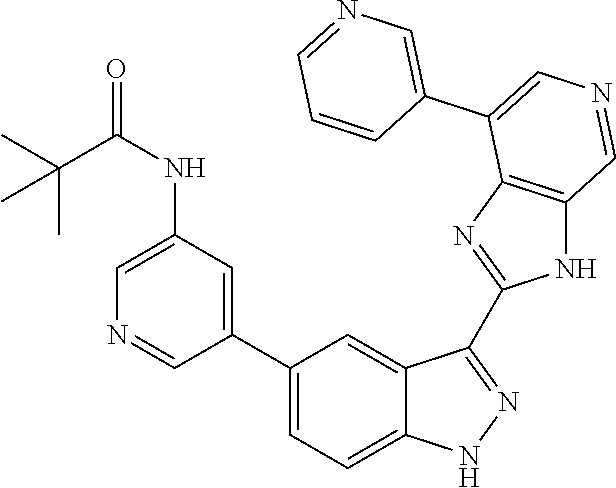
C(NC1=CN=CC(C2=CC=C3C(=C2)C(C2=NC4=C(N2)C=NC=C4C2=CN=CC=C2)=NN3)=C1)(=O)C(C)(C)C
